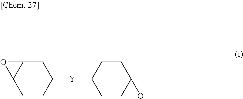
C1([Y]C2CC3C(CC2)O3)CC2C(CC1)O2
